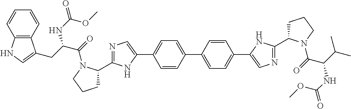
C1=CC(C2=CC=C(C3=CN=C(C4CCCN4C(C(C(C)C)NC(=O)OC)=O)N3)C=C2)=CC=C1C1=CN=C(C2CCCN2C(C(CC2=CNC3=C2C=CC=C3)NC(=O)OC)=O)N1
